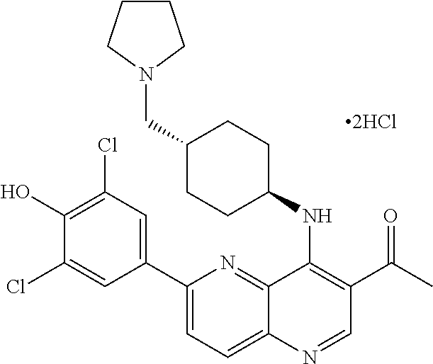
C12=NC(C3=CC(Cl)=C(O)C(Cl)=C3)=CC=C1N=CC(C(C)=O)=C2NC1CCC(CN2CCCC2)CC1
